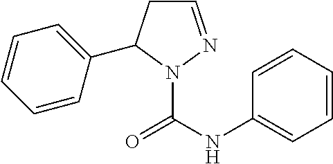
C1=NN(C(NC2=CC=CC=C2)=O)C(C2=CC=CC=C2)C1
